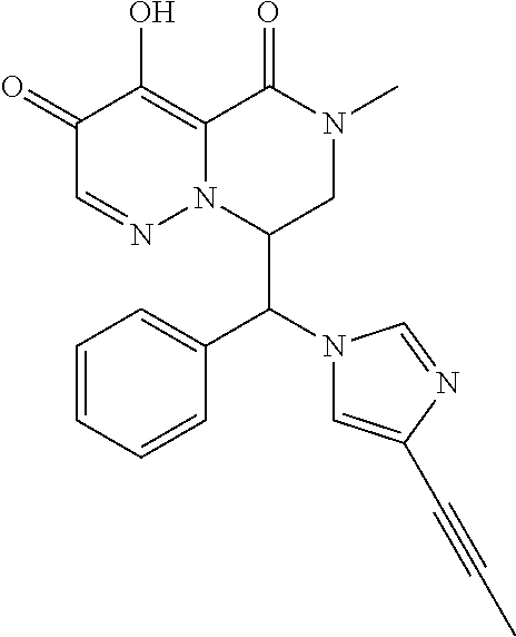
C1=CC=CC(C(N2C=C(C#CC)N=C2)C2CN(C)C(=O)C3=C(O)C(=O)C=NN23)=C1
